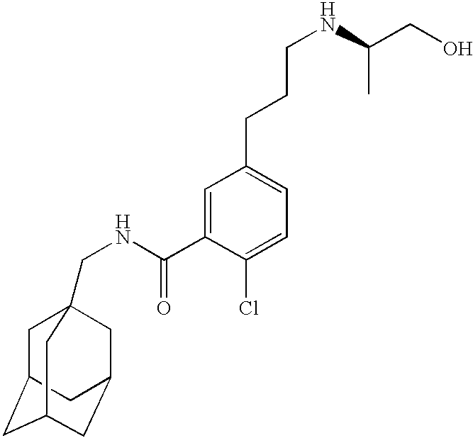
C1C2CC3CC(CC1(CNC(C1=CC(CCCNC(CO)C)=CC=C1Cl)=O)C3)C2
